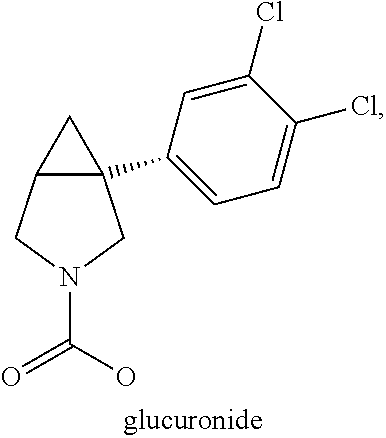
C12(C3=CC=C(Cl)C(Cl)=C3)C(CN(C(=O)O)C1)C2
